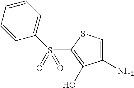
S(C1=C(O)C(N)=CS1)(=O)(=O)C1=CC=CC=C1
